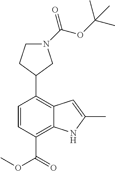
C1=CC(C(OC)=O)=C2C(=C1C1CN(C(OC(C)(C)C)=O)CC1)C=C(C)N2
